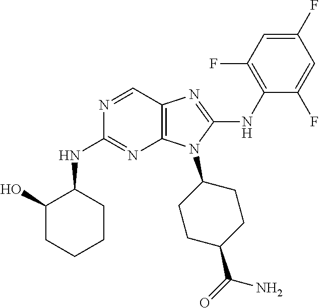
N1=CC2=C(N=C1NC1C(O)CCCC1)N(C1CCC(C(=O)N)CC1)C(NC1=C(F)C=C(F)C=C1F)=N2
